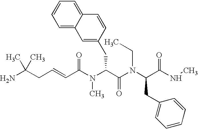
C(=CC(N(C(C(N(C(C(NC)=O)CC1=CC=CC=C1)CC)=O)CC1=CC2=CC=CC=C2C=C1)C)=O)CC(N)(C)C
